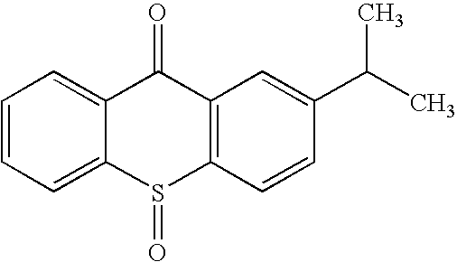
C1=CC=C2C(=C1)C(=O)C1=C(S2=O)C=CC(C(C)C)=C1
